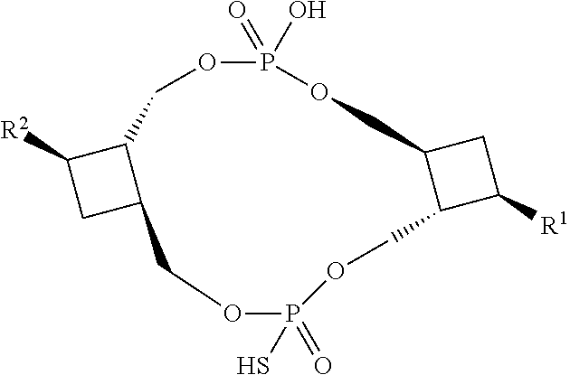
C12C([R2])CC1COP(=O)(S)OCC1C(COP(=O)(O)OC2)CC1[R1]
